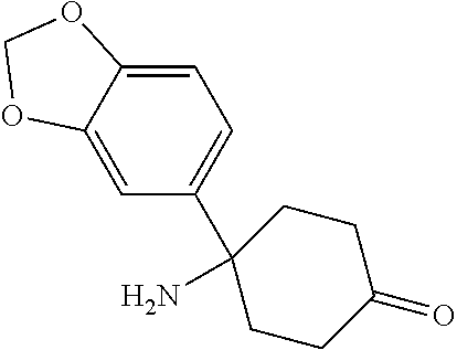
C1=C2C(=CC=C1C1(N)CCC(=O)CC1)OCO2
